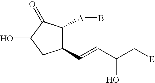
C1(C=CC(C[E])O)C([A]B)C(=O)C(O)C1
